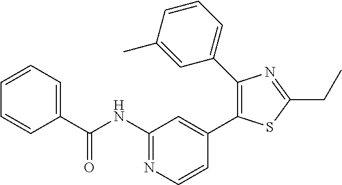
C1=CC=C(C(NC2=NC=CC(C3=C(C4=CC=CC(C)=C4)N=C(CC)S3)=C2)=O)C=C1
